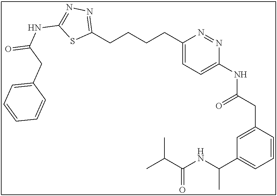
C1(CCCCC2=NN=C(NC(=O)CC3=CC=CC=C3)S2)=CC=C(NC(CC2=CC(C(NC(C(C)C)=O)C)=CC=C2)=O)N=N1
